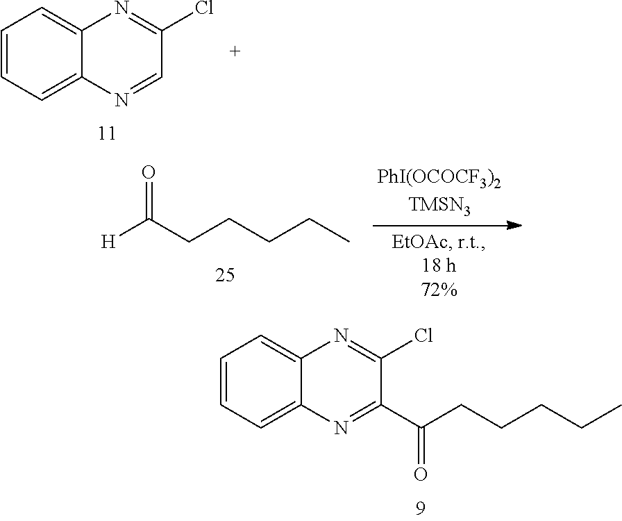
C1=CC=C2C(=C1)N=C(Cl)C(C(CCCCC)=O)=N2.C1=CC=C2C(=C1)N=C(Cl)C=N2.[H]C(CCCCC)=O
